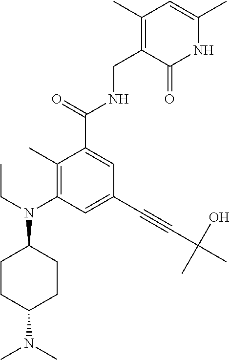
C1(C)=C(N(CC)C2CCC(N(C)C)CC2)C=C(C#CC(C)(O)C)C=C1C(=O)NCC1=C(C)C=C(C)NC1=O
